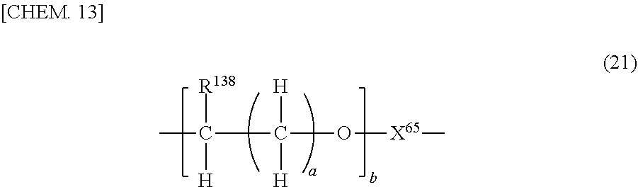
CC([R138])([H])C([H])([H])O[X65]C
